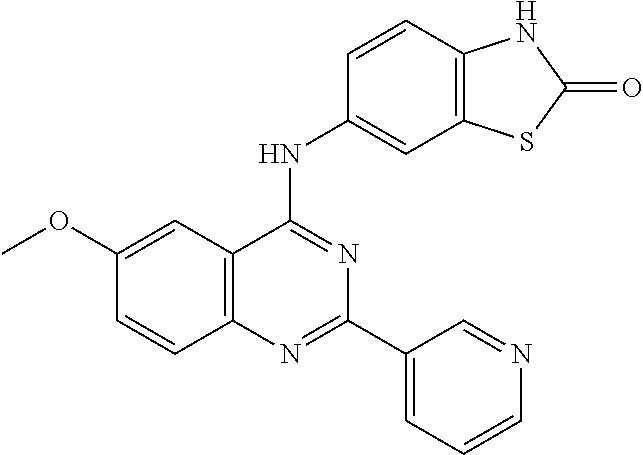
C1(OC)=CC2=C(C=C1)N=C(C1=CC=CN=C1)N=C2NC1=CC2=C(C=C1)NC(=O)S2
